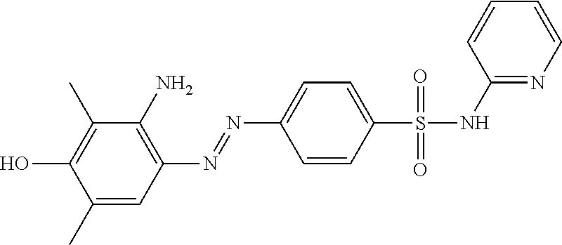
C1(C)=C(O)C(C)=CC(N=NC2=CC=C(S(=O)(=O)NC3=NC=CC=C3)C=C2)=C1N
